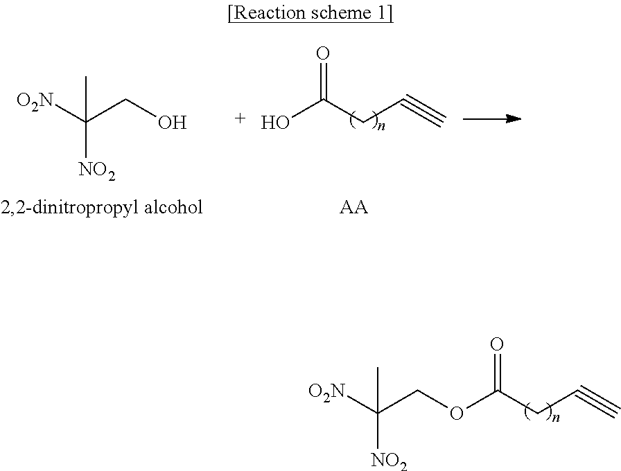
[O2N]C(COC(CC#C)=O)([NO2])C.[O2N]C(CO)([NO2])C.OC(CC#C)=O.[AA]
